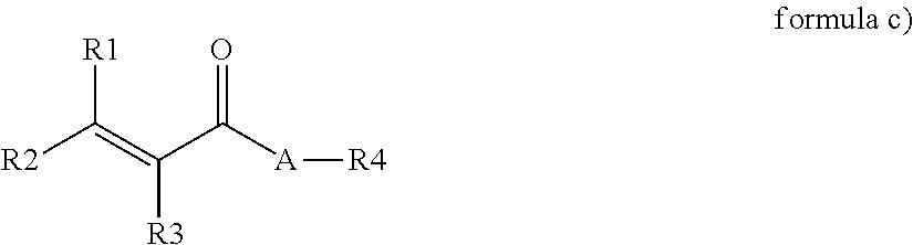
[R2]C(=C(C([A][R4])=O)[R3])[R1]
